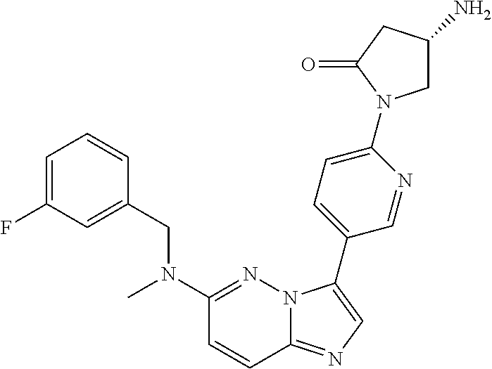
C1=C(F)C=C(CN(C2=NN3C(=NC=C3C3=CC=C(N4CC(N)CC4=O)N=C3)C=C2)C)C=C1
